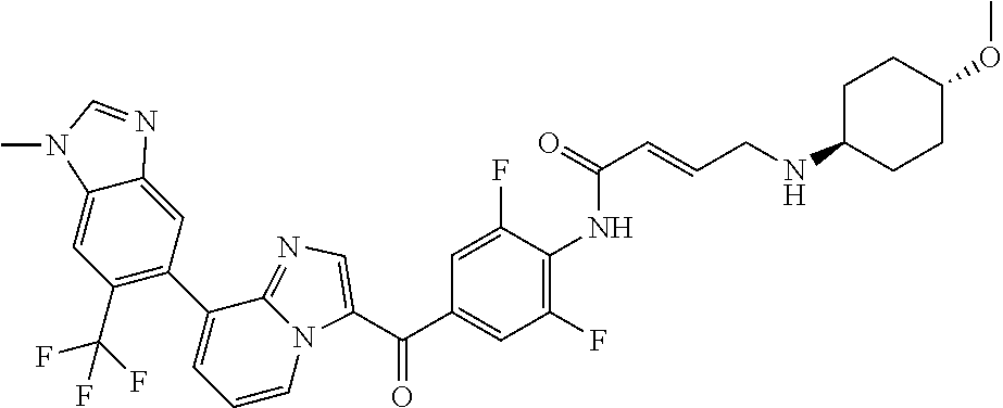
C(C1=CC(F)=C(NC(C=CCNC2CCC(OC)CC2)=O)C(F)=C1)(=O)C1=CN=C2N1C=CC=C2C1=C(C(F)(F)F)C=C2C(=C1)N=CN2C
